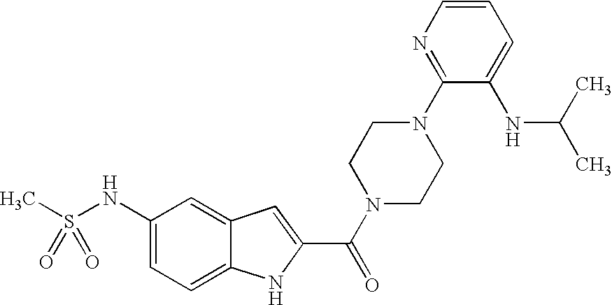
C1(NS(C)(=O)=O)=CC=C2C(=C1)C=C(C(N1CCN(C3=NC=CC=C3NC(C)C)CC1)=O)N2
